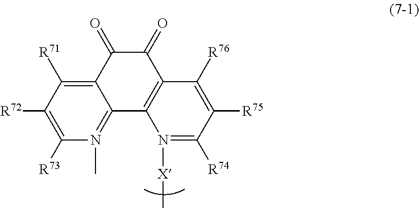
C12=C([R71])C([R72])=C([R73])N(C)=C1C1=C(C(=O)C2=O)C([R76])=C([R75])C([R74])=N1[X]C
